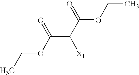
CCOC(C(C(OCC)=O)[X1])=O
